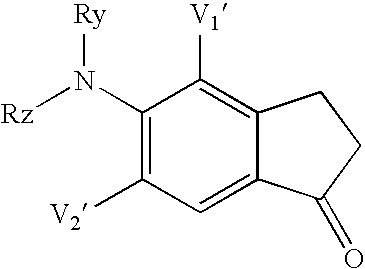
C1(N([Rz])[Ry])=C([V2])C=C2C(=C1[V1])CCC2=O
